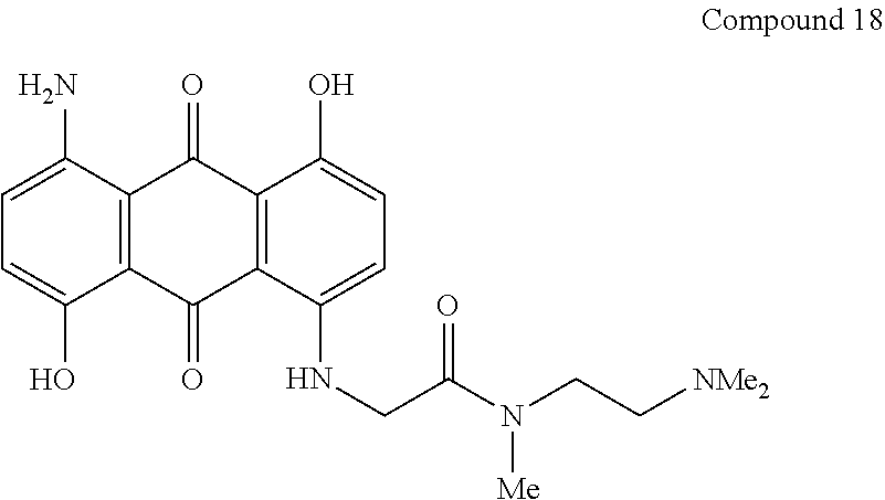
C1=C(O)C2=C(C(N)=C1)C(=O)C1=C(C2=O)C(NCC(N(CC[NMe2])[Me])=O)=CC=C1O
